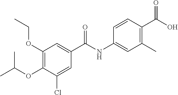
C1(OCC)=C(OC(C)C)C(Cl)=CC(C(NC2=CC(C)=C(C(O)=O)C=C2)=O)=C1
